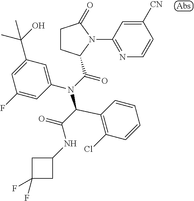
C1([CN])=CC(N2C(=O)CCC2C(N(C2=CC(C(O)(C)C)=CC(F)=C2)C(C(=O)NC2CC(F)(F)C2)C2=C(Cl)C=CC=C2)=O)=NC=C1
